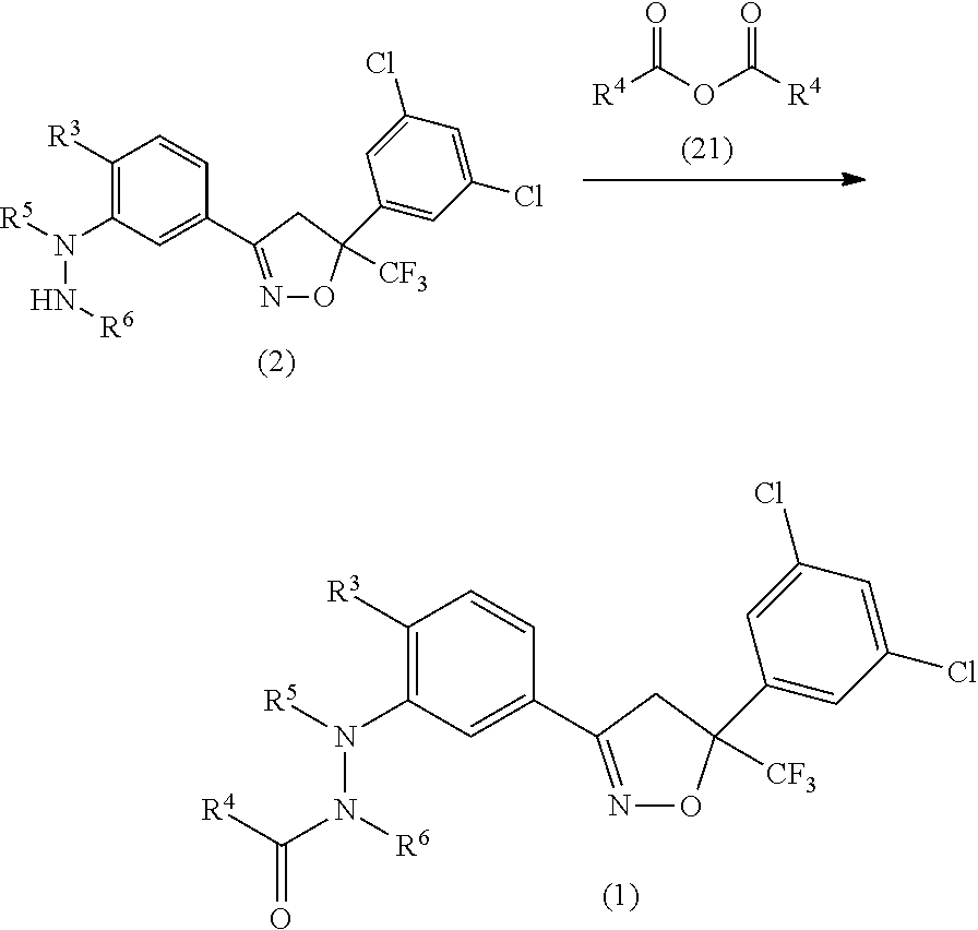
C1([R3])=C(N([R5])N([R6])C([R4])=O)C=C(C2=NOC([CF3])(C3=CC(Cl)=CC(Cl)=C3)C2)C=C1.C1([R3])=C(N([R5])N[R6])C=C(C2=NOC([CF3])(C3=CC(Cl)=CC(Cl)=C3)C2)C=C1.[R4]C(OC([R4])=O)=O
